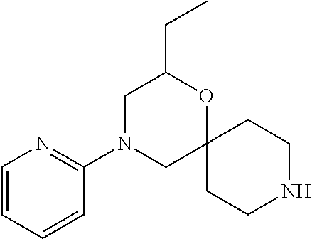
C1(N2CC3(OC(CC)C2)CCNCC3)=NC=CC=C1
